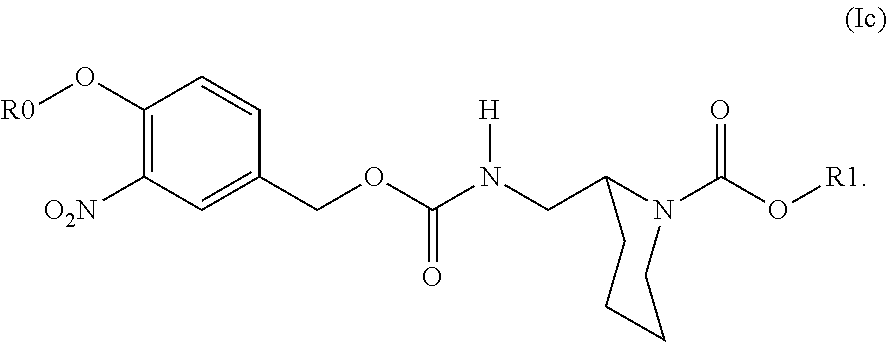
C1(O[R0])=C([O2N])C=C(COC(N(CC2N(C(O[R1])=O)CCCC2)[H])=O)C=C1
